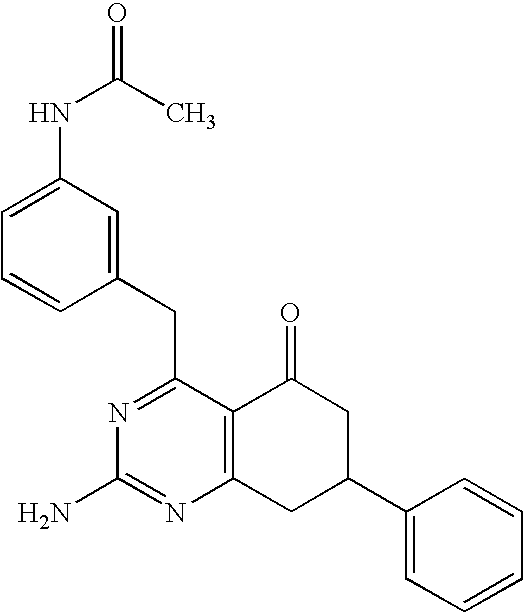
C1(C2CC(=O)C3=C(C2)N=C(N)N=C3CC2=CC(NC(=O)C)=CC=C2)=CC=CC=C1
